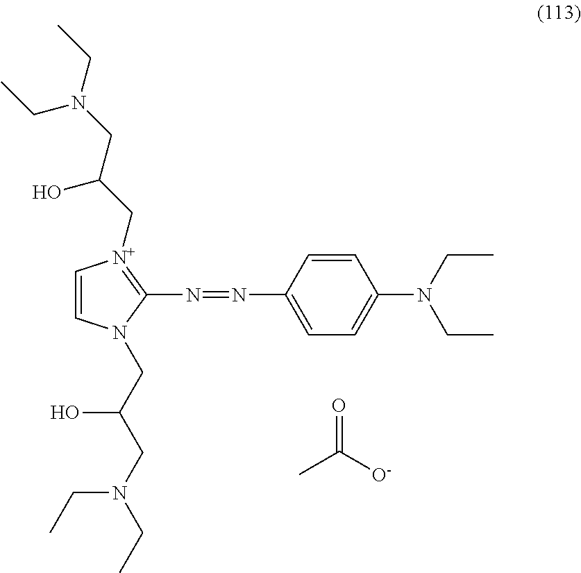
C1=CN(CC(CN(CC)CC)O)C(N=NC2=CC=C(N(CC)CC)C=C2)=[N+]1CC(CN(CC)CC)O.O=C([O-])C
